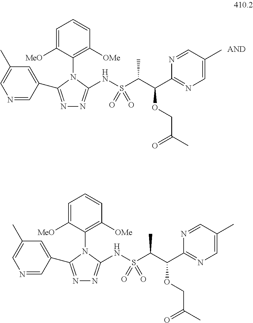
C1=C(C)C=C(C2=NN=C(NS(C(C(C3=NC=C(C)C=N3)OCC(C)=O)C)(=O)=O)N2C2=C([OMe])C=CC=C2[MeO])C=N1.C1=C(C)C=C(C2=NN=C(NS(C(C(C3=NC=C(C)C=N3)OCC(C)=O)C)(=O)=O)N2C2=C([OMe])C=CC=C2[MeO])C=N1
